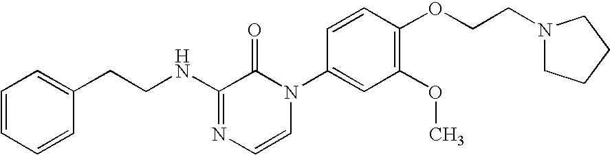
C1=CC=CC=C1CCNC1=NC=CN(C2=CC(OC)=C(OCCN3CCCC3)C=C2)C1=O
